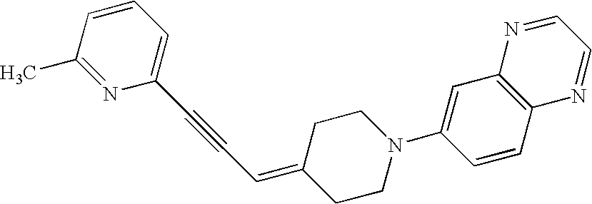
N1=C(C)C=CC=C1C#CC=C1CCN(C2=CC3=C(C=C2)N=CC=N3)CC1
